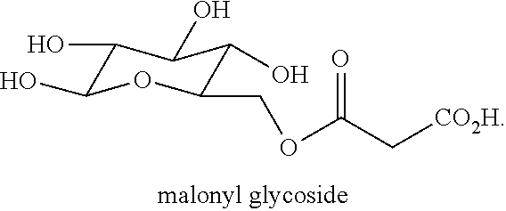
C1(O)C(O)OC(COC(C[CO2H])=O)C(O)C1O
